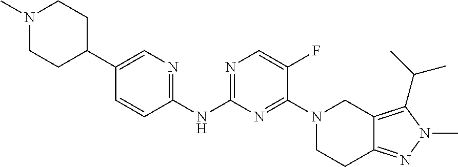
C1CC(C2=CN=C(NC3=NC=C(F)C(N4CCC5=NN(C)C(C(C)C)=C5C4)=N3)C=C2)CCN1C
